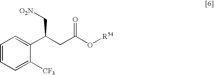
C1=CC=C([CF3])C(C(CC(=O)O[R54])C[O2N])=C1
